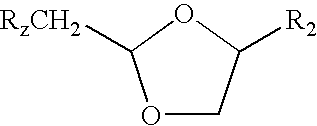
O1CC([R2])OC1[RzCH2]
